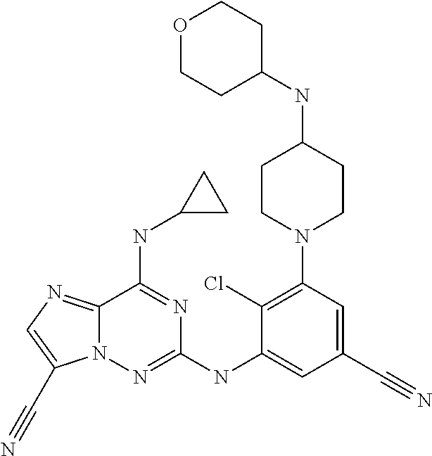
C12=NC=C(C#N)N1N=C(NC1=CC(C#N)=CC(N3CCC(NC4CCOCC4)CC3)=C1Cl)N=C2NC1CC1
